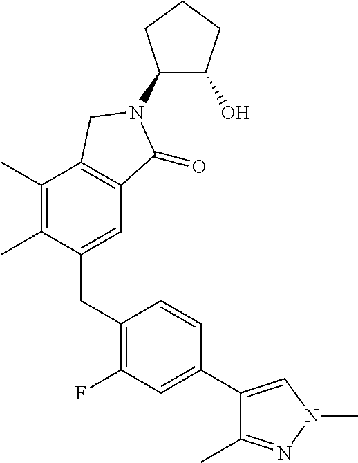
C1(C)=C(C)C(CC2=C(F)C=C(C3=CN(C)N=C3C)C=C2)=CC2=C1CN(C1C(O)CCC1)C2=O
